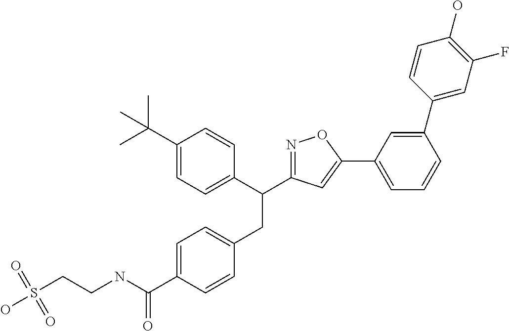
C1(CC(C2=CC=C(C(C)(C)C)C=C2)C2=NOC(C3=CC=CC(C4=CC(F)=C(O)C=C4)=C3)=C2)=CC=C(C(NCCS(O)(=O)=O)=O)C=C1
